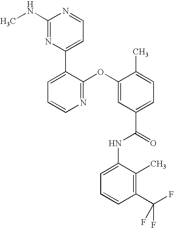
N1=C(OC2=CC(C(=O)NC3=CC=CC(C(F)(F)F)=C3C)=CC=C2C)C(C2=CC=NC(NC)=N2)=CC=C1
